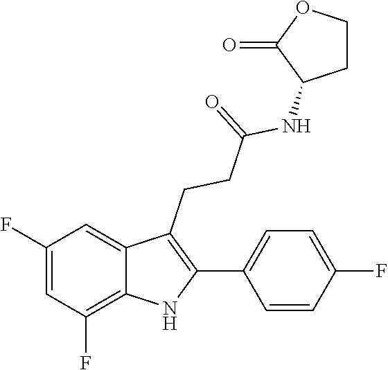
C1(=O)C(NC(CCC2=C(C3=CC=C(F)C=C3)NC3=C(F)C=C(F)C=C23)=O)CCO1
